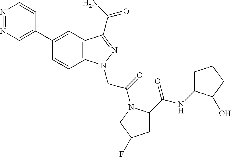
N1=NC=C(C2=CC3=C(C=C2)N(CC(=O)N2C(C(=O)NC4CCCC4O)CC(F)C2)N=C3C(N)=O)C=C1
